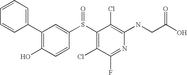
N(C1=C(Cl)C(S(C2=CC(C3=CC=CC=C3)=C(O)C=C2)=O)=C(Cl)C(F)=N1)CC(O)=O
